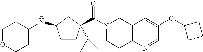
N1(C(=O)C2(C(C)C)CCC(NC3CCOCC3)C2)CCC2=C(C1)C=C(OC1CCC1)C=N2
